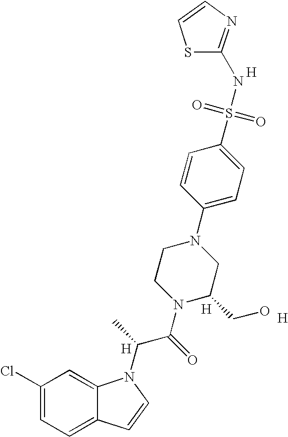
C1(Cl)=CC=C2C(=C1)N(C(C(N1C(CO)CN(C3=CC=C(S(=O)(=O)NC4=NC=CS4)C=C3)CC1)=O)C)C=C2.[H].[H].[H].[H]
